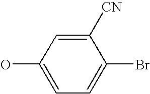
OC1=CC=C(Br)C([CN])=C1
